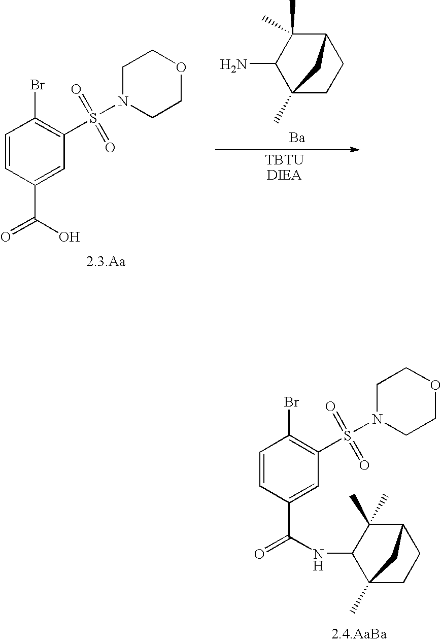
[Ba].[TBTUDIEA].C1=CC(C(=O)O)=CC(S(N2CCOCC2)(=O)=O)=C1Br.C12C(C)(C)C(N)C(C)(CC1)C2.C1=CC(C(=O)NC2C(C)(C)C3CCC2(C)C3)=CC(S(N2CCOCC2)(=O)=O)=C1Br.[2.4.AaBa]
